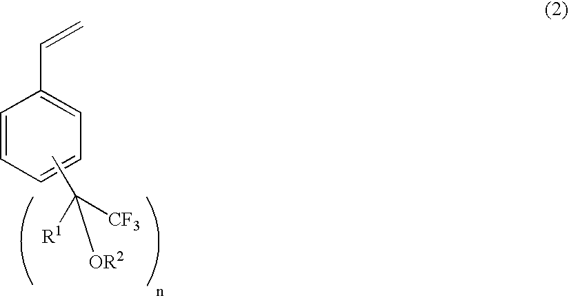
C1=CC=CC=C1C=C.CC([R1])([CF3])[OR2]
